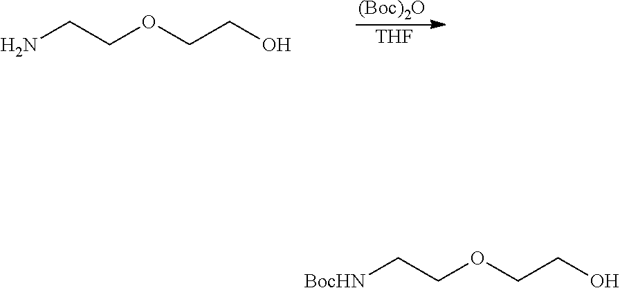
NCCOCCO.[(Boc)2O].[THF].[BocHN]CCOCCO
